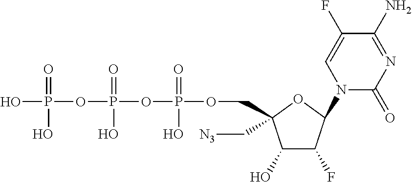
C1(O)C(F)C(N2C(=O)N=C(N)C(F)=C2)OC1(COP(OP(OP(O)(=O)O)(=O)O)(=O)O)C[N3]
